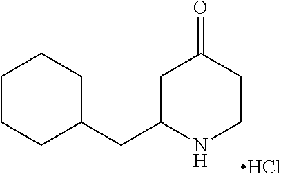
C1CCC(CC2NCCC(=O)C2)CC1.Cl
